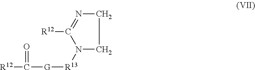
C1N=C([R12])N([R13][G]C(=O)[R12])C1
